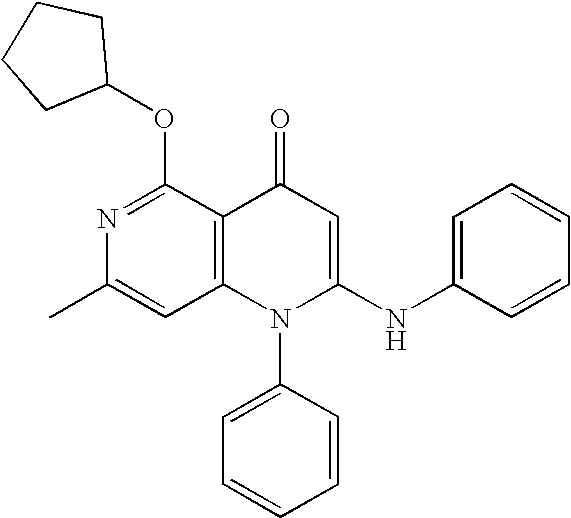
C1=C(C)N=C(OC2CCCC2)C2=C1N(C1=CC=CC=C1)C(NC1=CC=CC=C1)=CC2=O
